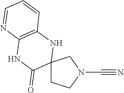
C12(CCN(C#N)C1)NC1=C(NC2=O)N=CC=C1
